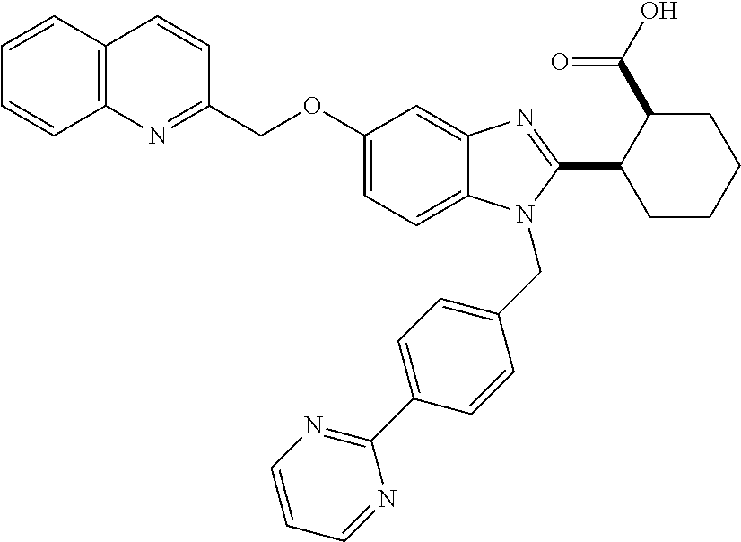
C12=C(C=CC=C1)C=CC(COC1=CC=C3C(=C1)N=C(C1CCCCC1C(O)=O)N3CC1=CC=C(C3=NC=CC=N3)C=C1)=N2
